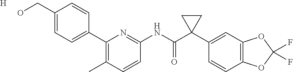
C1(C2=CC=C(CO)C=C2)=C(C)C=CC(NC(C2(C3=CC4=C(C=C3)OC(F)(F)O4)CC2)=O)=N1.[H]
